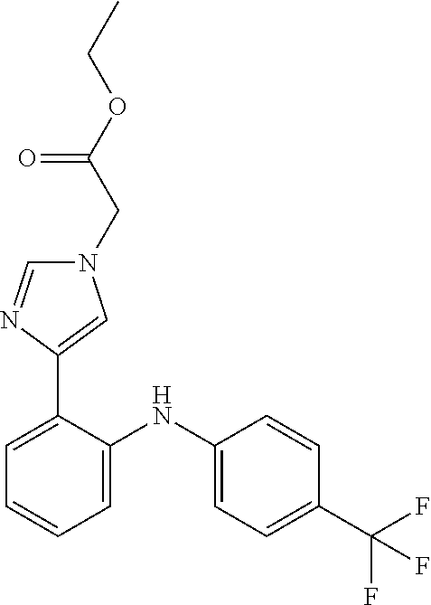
C1=CC(C(F)(F)F)=CC=C1NC1=CC=CC=C1C1=CN(CC(OCC)=O)C=N1
